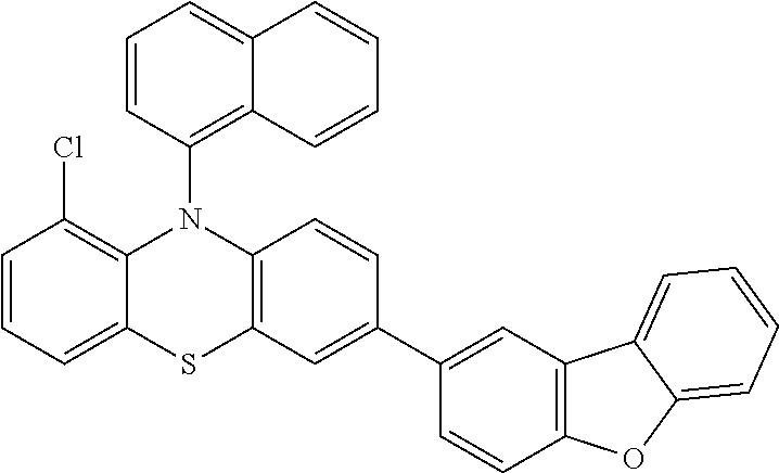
C1=CC=C2C(=C1Cl)N(C1=C3C(=CC=C1)C=CC=C3)C1=C(C=C(C3=CC4=C(C=C3)OC3=CC=CC=C43)C=C1)S2
